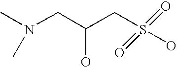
N(CC(CS(O)(=O)=O)O)(C)C
